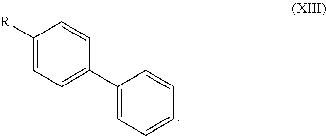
C1([R])=CC=C(C2=CC=CC=C2)C=C1
